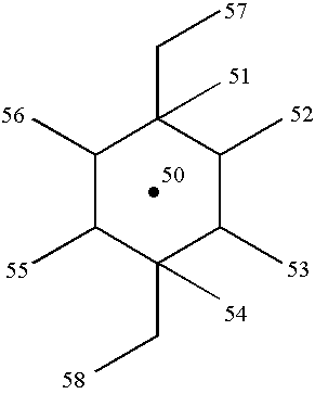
C1(C)C(C)C(CC)(C)C(C)C(C)C1(CC)C
